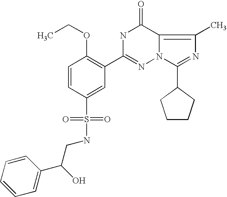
C(C(C1=CC=CC=C1)O)NS(C1=CC(C2=NN3C(=C(C)N=C3C3CCCC3)C(=O)N2)=C(OCC)C=C1)(=O)=O
